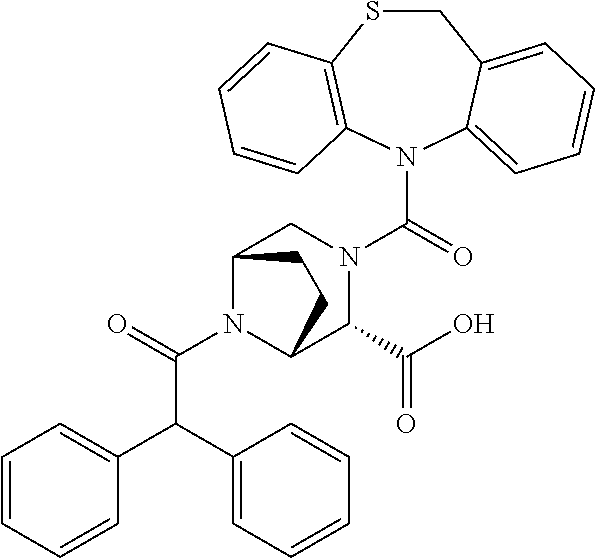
N1(C(=O)N2CC3N(C(=O)C(C4=CC=CC=C4)C4=CC=CC=C4)C(C2C(O)=O)CC3)C2=CC=CC=C2CSC2=C1C=CC=C2
